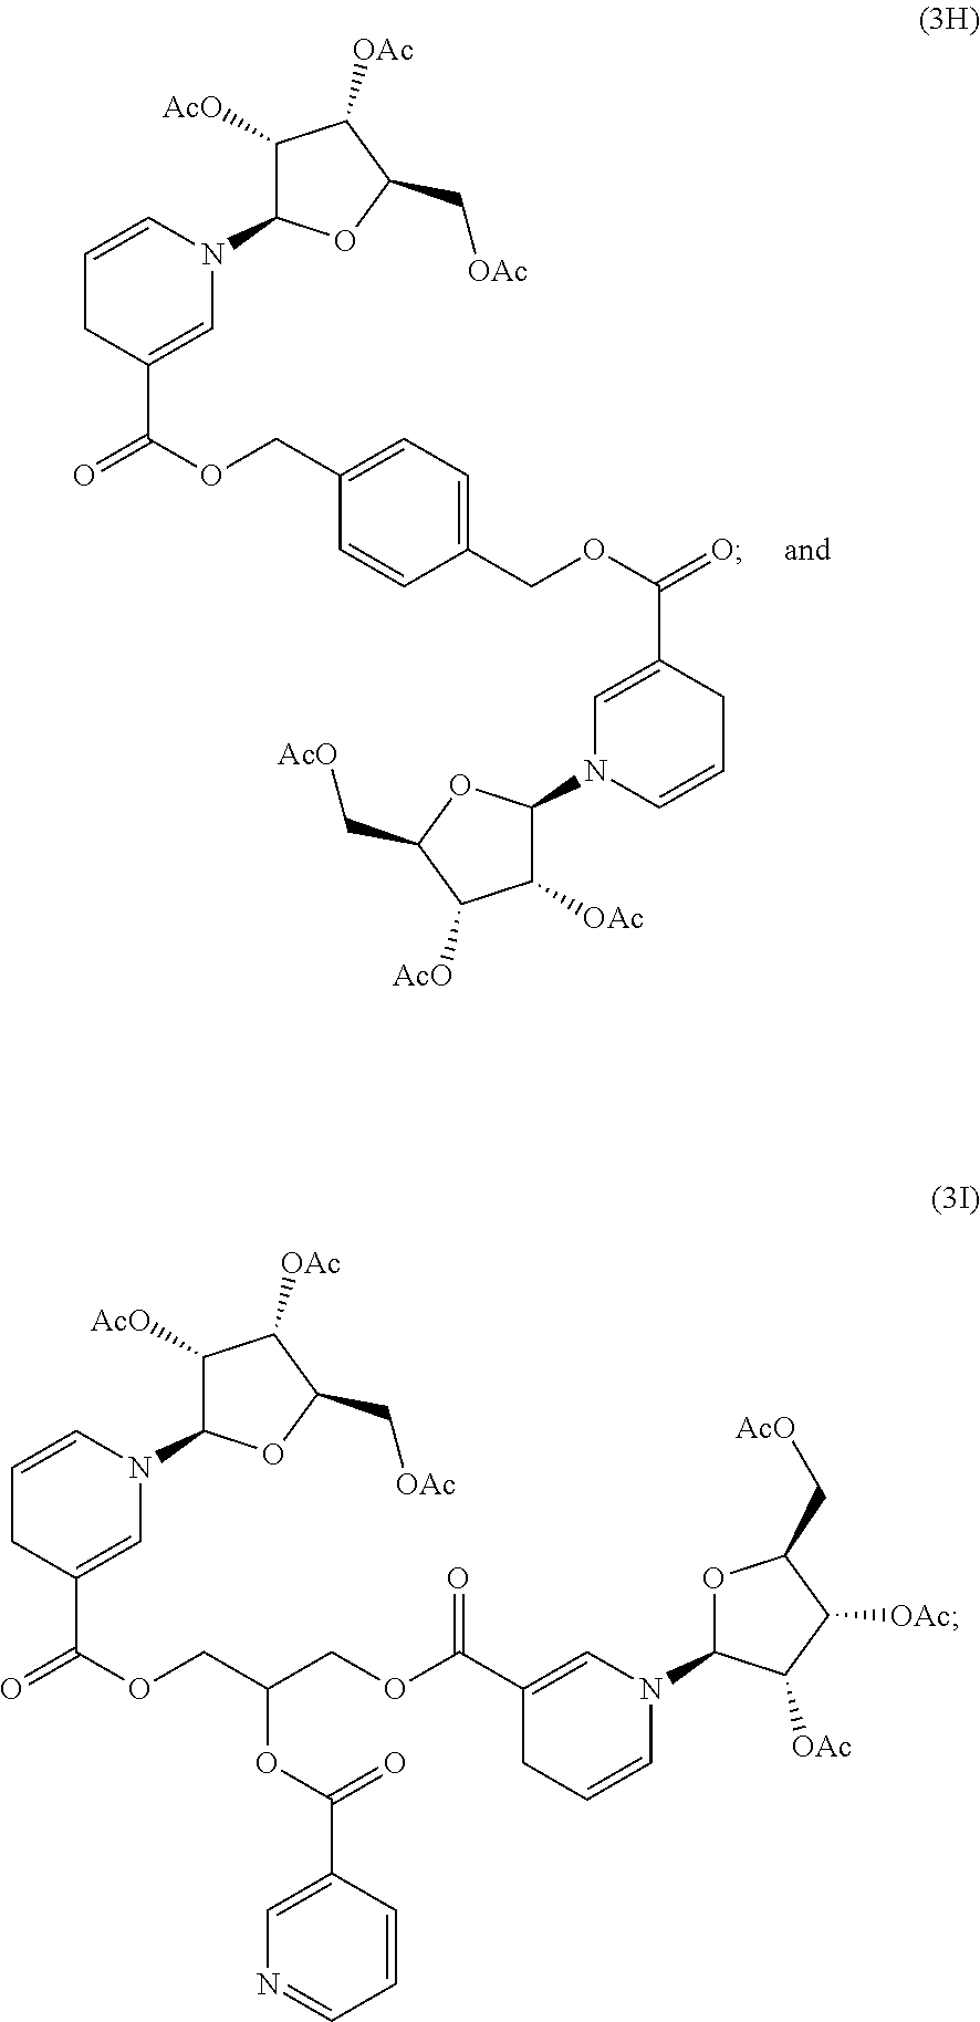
C1(N2C=CCC(C(OCC3=CC=C(COC(=O)C4=CN(C5C([OAc])C([AcO])C(C[AcO])O5)C=CC4)C=C3)=O)=C2)C([AcO])C([OAc])C(C[OAc])O1.C1(N2C=CCC(C(OCC(COC(C3=CN(C4OC(C[AcO])C([OAc])C4[OAc])C=CC3)=O)OC(C3=CN=CC=C3)=O)=O)=C2)C([AcO])C([OAc])C(C[OAc])O1
